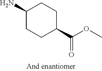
NC1CCC(C(OC)=O)CC1
